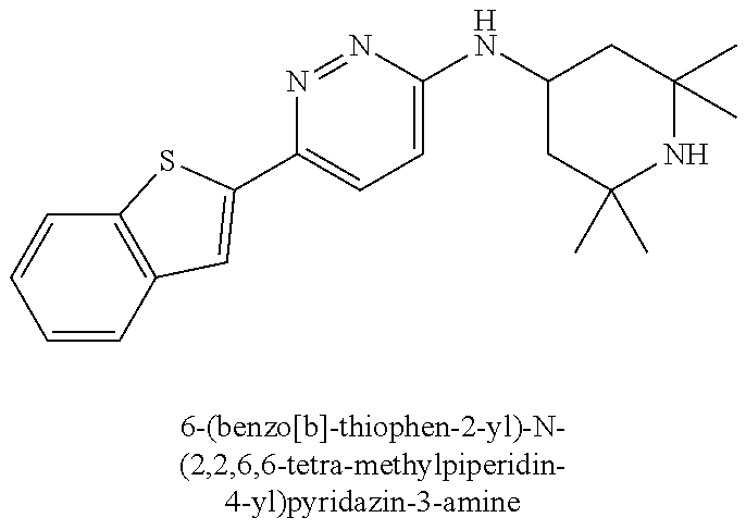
C1=CC2=C(C=C1)SC(C1=CC=C(NC3CC(C)(C)NC(C)(C)C3)N=N1)=C2
